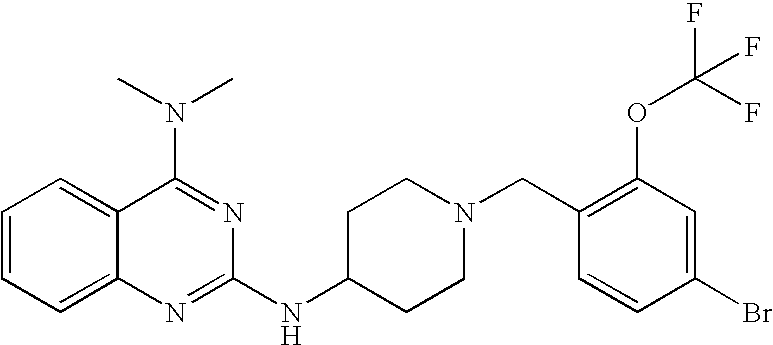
C1=CC=C2C(=C1)C(N(C)C)=NC(NC1CCN(CC3=C(OC(F)(F)F)C=C(Br)C=C3)CC1)=N2
